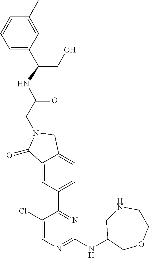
C1(=O)C2=CC(C3=NC(NC4COCCNC4)=NC=C3Cl)=CC=C2CN1CC(NC(CO)C1=CC=CC(C)=C1)=O
